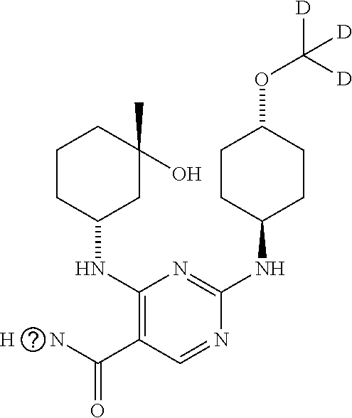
C1(NC2CC(C)(O)CCC2)=C(C(N)=O)C=NC(NC2CCC(OC([D])([D])[D])CC2)=N1.[H]
